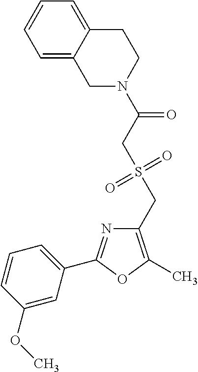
C1(CS(=O)(=O)CC(=O)N2CCC3=CC=CC=C3C2)=C(C)OC(C2=CC=CC(OC)=C2)=N1
